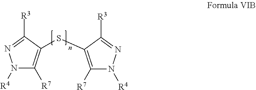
C1([R7])=C(SC2=C([R7])N([R4])N=C2[R3])C([R3])=NN1[R4]
